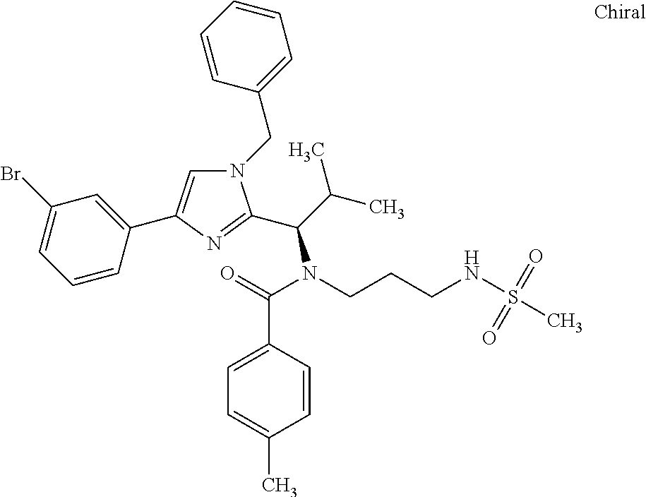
N1(CC2=CC=CC=C2)C=C(C2=CC(Br)=CC=C2)N=C1C(C(C)C)N(CCCNS(C)(=O)=O)C(=O)C1=CC=C(C)C=C1
